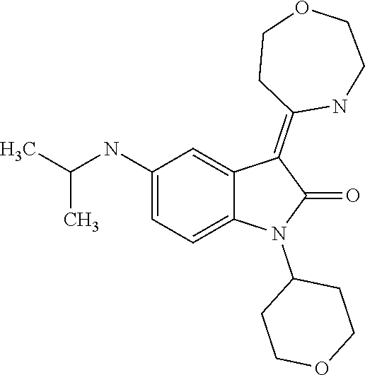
C1COCCC1N1C(=O)C(=C2CCOCCN2)C2=CC(NC(C)C)=CC=C12
